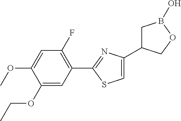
C1(OCC)=CC(C2=NC(C3CB(O)OC3)=CS2)=C(F)C=C1OC
